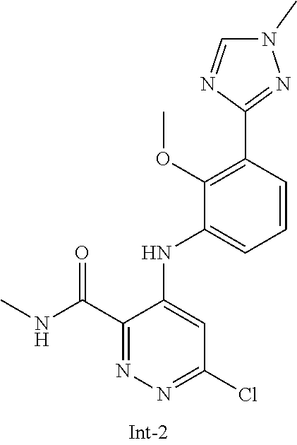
C1(C(NC)=O)=NN=C(Cl)C=C1NC1=CC=CC(C2=NN(C)C=N2)=C1OC
